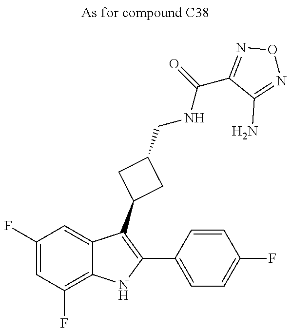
C1(F)=CC(F)=C2C(=C1)C(C1CC(CNC(=O)C3=NON=C3N)C1)=C(C1=CC=C(F)C=C1)N2
